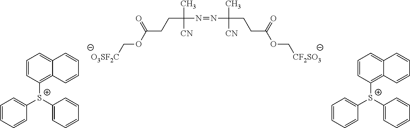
C(C(N=NC(CCC(OC[CF2SO3])=O)(C)[CN])(C)[CN])CC(OC[O3SF2C])=O.C1=CC=CC([S+](C2=CC=CC=C2)C2=C3C(=CC=C2)C=CC=C3)=C1.C1=CC=CC([S+](C2=CC=CC=C2)C2=C3C(=CC=C2)C=CC=C3)=C1
